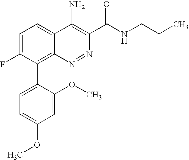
C1=C(F)C(C2=CC=C(OC)C=C2OC)=C2C(=C1)C(N)=C(C(NCCC)=O)N=N2
